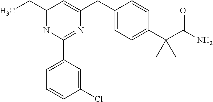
CCC1=NC(C2=CC=CC(Cl)=C2)=NC(CC2=CC=C(C(C(N)=O)(C)C)C=C2)=C1
